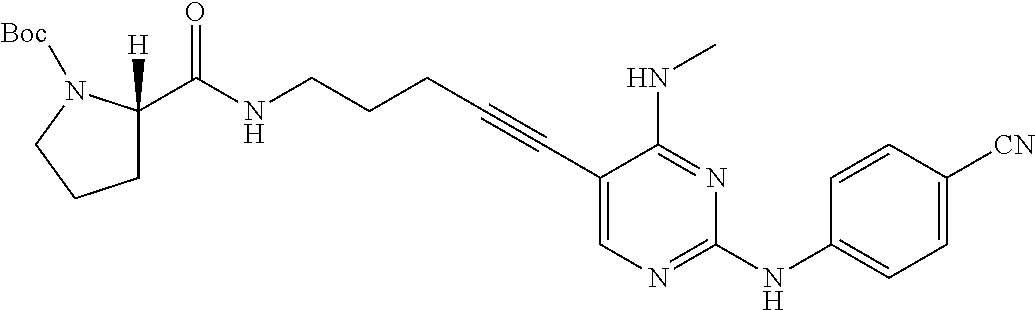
C(NCCCC#CC1=CN=C(NC2=CC=C([CN])C=C2)N=C1NC)(=O)C1([H])CCCN1[Boc]
